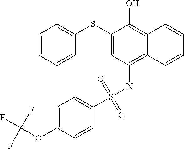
C1=CC=CC(SC2=CC(NS(C3=CC=C(OC(F)(F)F)C=C3)(=O)=O)=C3C(=C2O)C=CC=C3)=C1
